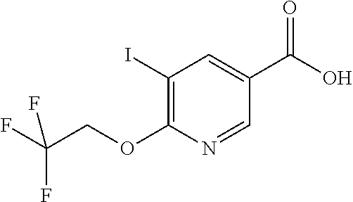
C1(I)=C(OCC(F)(F)F)N=CC(C(O)=O)=C1
